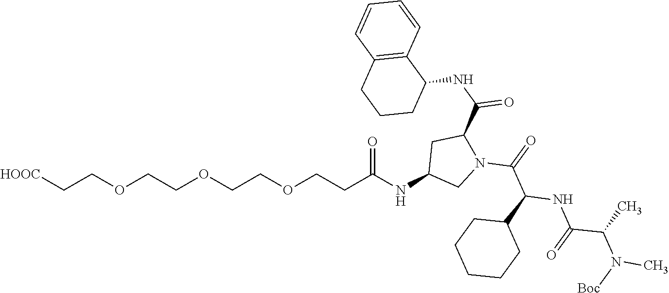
[HOOC]CCOCCOCCOCCC(NC1CN(C(C(NC(=O)C(N([Boc])C)C)C2CCCCC2)=O)C(C(=O)NC2C3=C(CCC2)C=CC=C3)C1)=O
